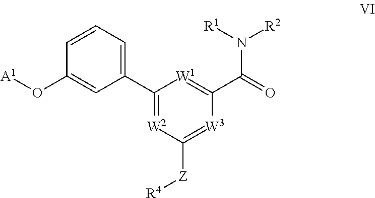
C1(C2=CC=CC(O[A1])=C2)=[W2]C([Z][R4])=[W3]C(C(N([R1])[R2])=O)=[W1]1
